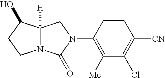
C1([Me])=C(N2C(=O)N3C([H])(C2)C(O)CC3)C=CC([CN])=C1Cl
